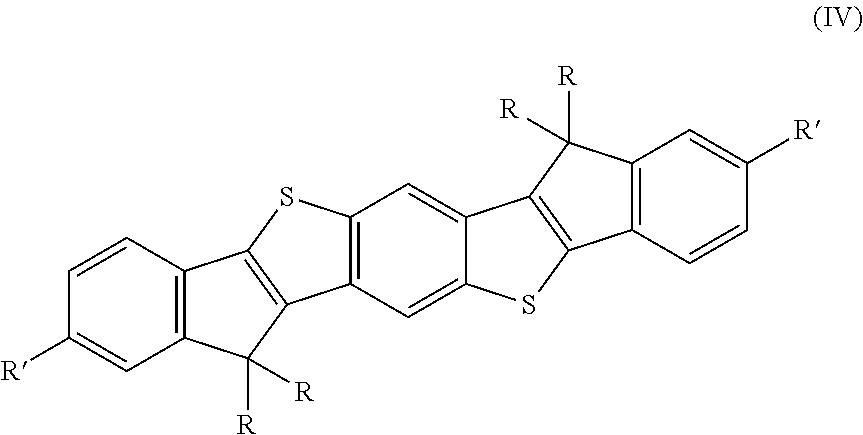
C12=C(C=C3C(=C1)C1=C(S3)C3=C(C1([R])[R])C=C([R])C=C3)C1=C(S2)C2=C(C1([R])[R])C=C([R])C=C2
